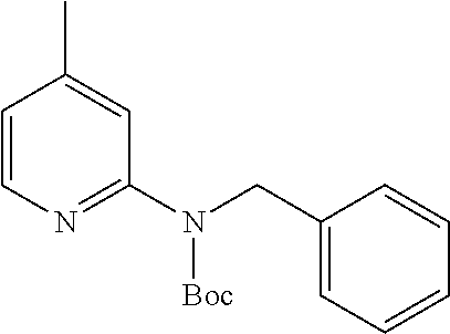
C1=CN=C(N(CC2=CC=CC=C2)[Boc])C=C1C
